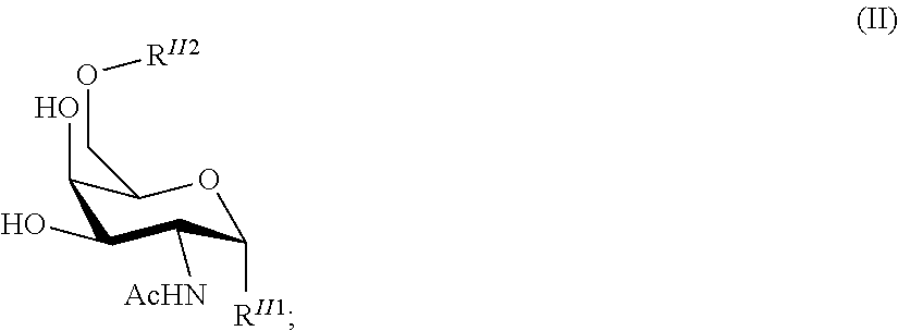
C1(O)C(O)C([AcHN])C([RII1])OC1CO[RII2]
